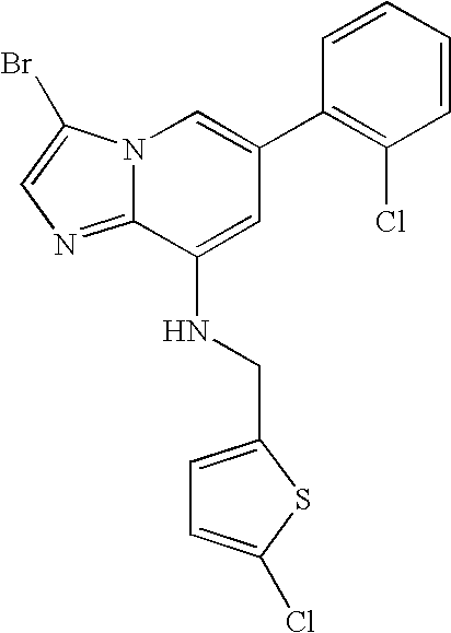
N12C(=NC=C1Br)C(NCC1=CC=C(Cl)S1)=CC(C1=C(Cl)C=CC=C1)=C2
